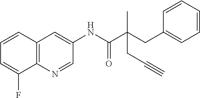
C12=C(C=CC=C1F)C=C(NC(=O)C(CC1=CC=CC=C1)(C)CC#C)C=N2
